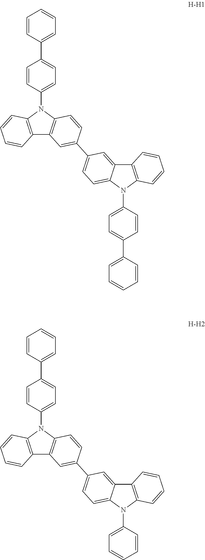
C12=C(N(C3=CC=C(C4=CC=CC=C4)C=C3)C3=C1C=C(C1=CC=C4C(=C1)C1=C(N4C4=CC=C(C5=CC=CC=C5)C=C4)C=CC=C1)C=C3)C=CC=C2.C12=C(N(C3=CC=C(C4=CC=CC=C4)C=C3)C3=C1C=C(C1=CC=C4C(=C1)C1=C(N4C4=CC=CC=C4)C=CC=C1)C=C3)C=CC=C2
